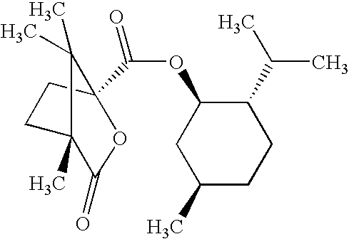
C(=O)(OC1CC(C)CCC1C(C)C)C12C(C)(C)C(C)(C(=O)O1)CC2
